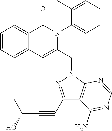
C1=CC=C2C(=C1)C(=O)N(C1=CC=CC=C1C)C(CN1N=C(C#CC(O)C)C3=C1N=CN=C3N)=C2
